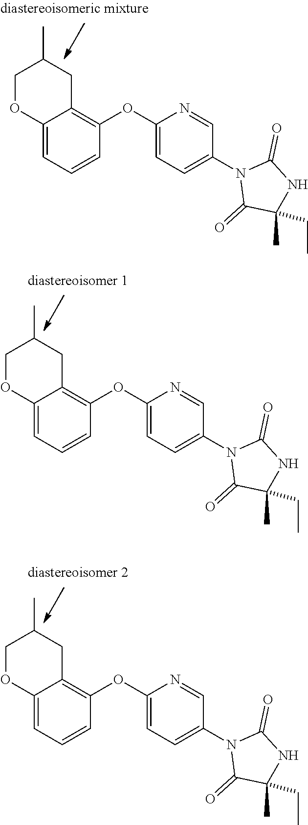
C1OC2=CC=CC(OC3=CC=C(N4C(=O)C(C)(CC)NC4=O)C=N3)=C2CC1C.C1OC2=CC=CC(OC3=CC=C(N4C(=O)C(C)(CC)NC4=O)C=N3)=C2CC1C.C1OC2=CC=CC(OC3=CC=C(N4C(=O)C(C)(CC)NC4=O)C=N3)=C2CC1C
